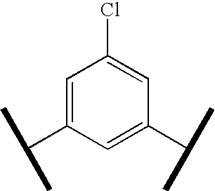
C1=C(C(C)C)C=C(C(C)C)C=C1Cl
